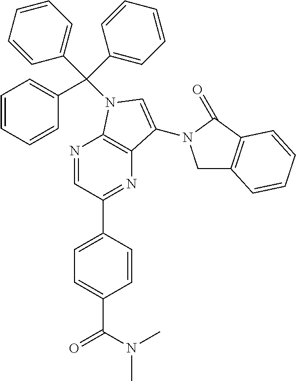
N1=CC(C2=CC=C(C(N(C)C)=O)C=C2)=NC2=C1N(C(C1=CC=CC=C1)(C1=CC=CC=C1)C1=CC=CC=C1)C=C2N1CC2=C(C1=O)C=CC=C2
